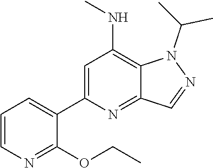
N1(C(C)C)C2=C(NC)C=C(C3=CC=CN=C3OCC)N=C2C=N1
